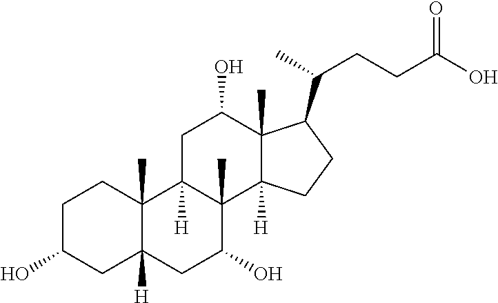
C1C(O)CC2([H])C(C)(C1)C1([H])C(C)(C(O)C2)C2([H])C(C)(C(O)C1)C(C(C)CCC(O)=O)CC2
